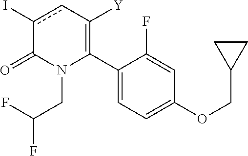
C1(C2=C([Y])cc(I)C(=O)N2CC(F)F)=CC=C(OCC2CC2)C=C1F
